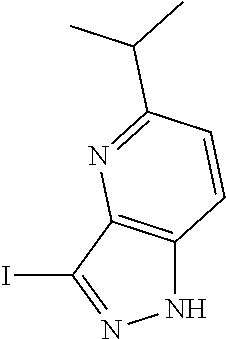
C1(I)=NNC2=C1N=C(C(C)C)C=C2
